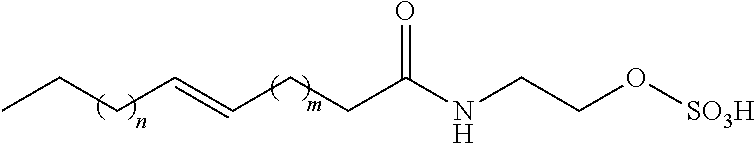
CCCC=CCCC(NCCO[SO3H])=O
